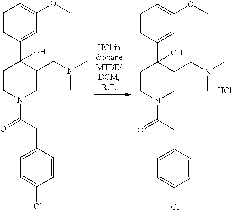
C1=CC(C2(O)CCN(C(CC3=CC=C(Cl)C=C3)=O)CC2CN(C)C)=CC(OC)=C1.Cl.C1=CC(C2(O)CCN(C(CC3=CC=C(Cl)C=C3)=O)CC2CN(C)C)=CC(OC)=C1
